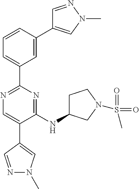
C1=C(C2=CN(C)N=C2)C=CC=C1C1=NC=C(C2=CN(C)N=C2)C(NC2CCN(S(C)(=O)=O)C2)=N1
